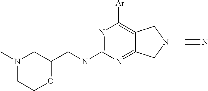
N1=C(NCC2CN(C)CCO2)N=C2C(=C1[Ar])CN(C#N)C2
